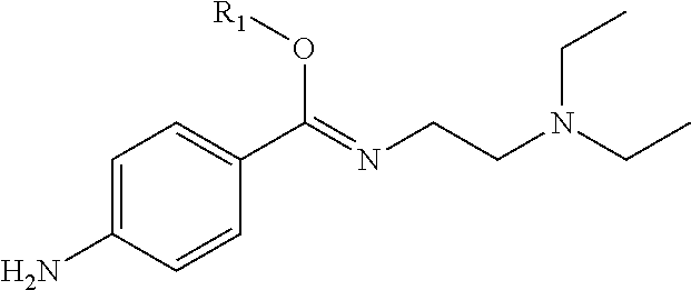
C1(C(O[R1])=NCCN(CC)CC)=CC=C(N)C=C1
